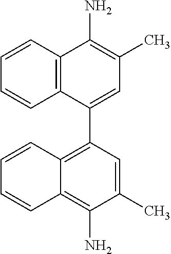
C1=CC2=C(C=C1)C(C1=C3C(=C(N)C(C)=C1)C=CC=C3)=CC(C)=C2N
